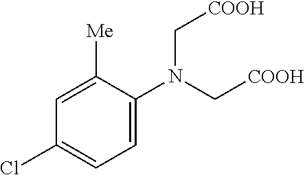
C1=C(N(C[COOH])C[COOH])C([Me])=CC(Cl)=C1
